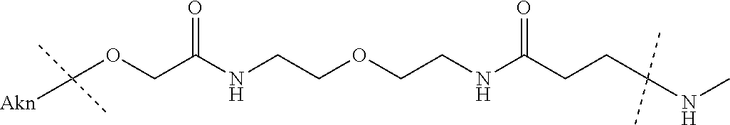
C(OCC(NCCOCCNC(CCC(NC)(C)C)=O)=O)([Akn])(C)C
